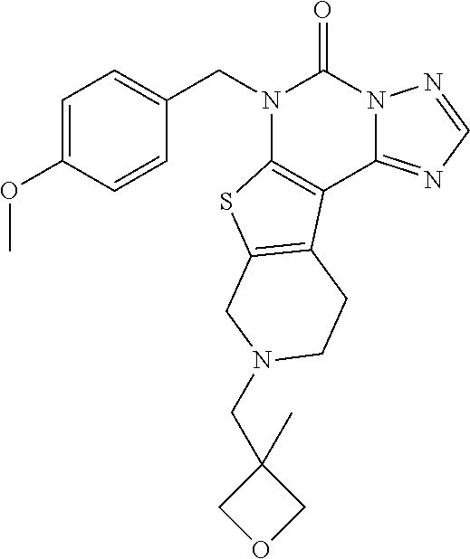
C1=C(OC)C=CC(CN2C3=C(C4=NC=NN4C2=O)C2=C(S3)CN(CC3(C)COC3)CC2)=C1
